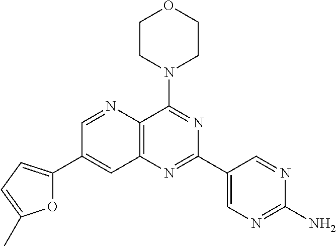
O1C(C2=CC3=C(C(N4CCOCC4)=NC(C4=CN=C(N)N=C4)=N3)N=C2)=CC=C1C
